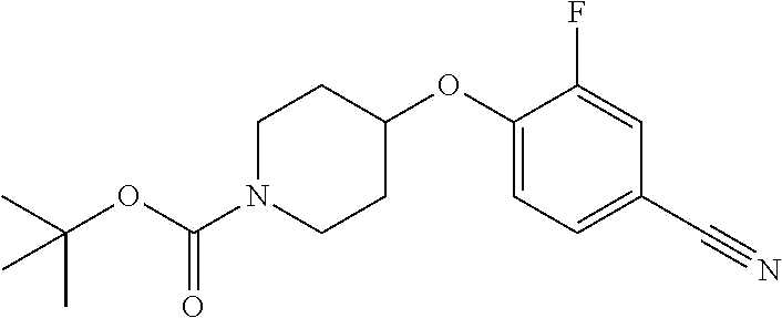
CC(OC(N1CCC(OC2=CC=C(C#N)C=C2F)CC1)=O)(C)C
